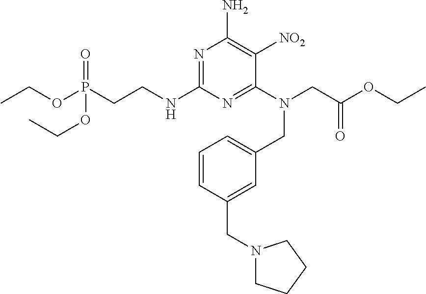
N1=C(NCCP(OCC)(OCC)=O)N=C(N(CC(OCC)=O)CC2=CC=CC(CN3CCCC3)=C2)C([NO2])=C1N
